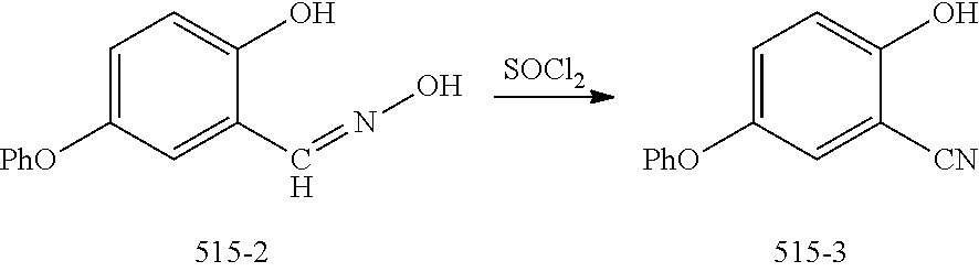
[SOCl2].C1=C([PhO])C=C(C=NO)C(O)=C1.C1=C([PhO])C=C([CN])C(O)=C1
